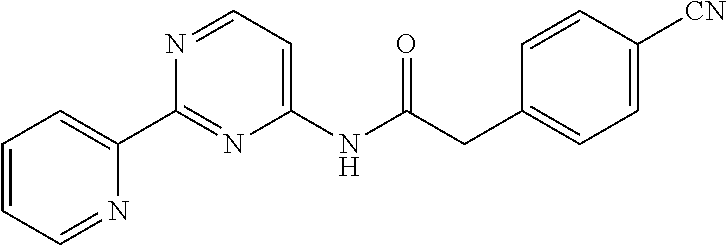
C1=CC=NC(C2=NC(NC(=O)CC3=CC=C([CN])C=C3)=CC=N2)=C1
